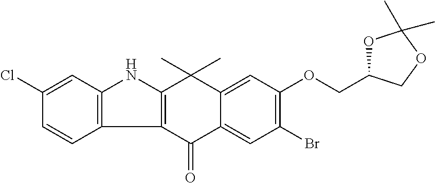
C12=C(C(=O)C3=CC(Br)=C(OCC4OC(C)(C)OC4)C=C3C1(C)C)C1=C(N2)C=C(Cl)C=C1
